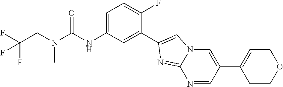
C1COCC=C1C1=CN2C(=NC(C3=CC(NC(N(CC(F)(F)F)C)=O)=CC=C3F)=C2)N=C1
